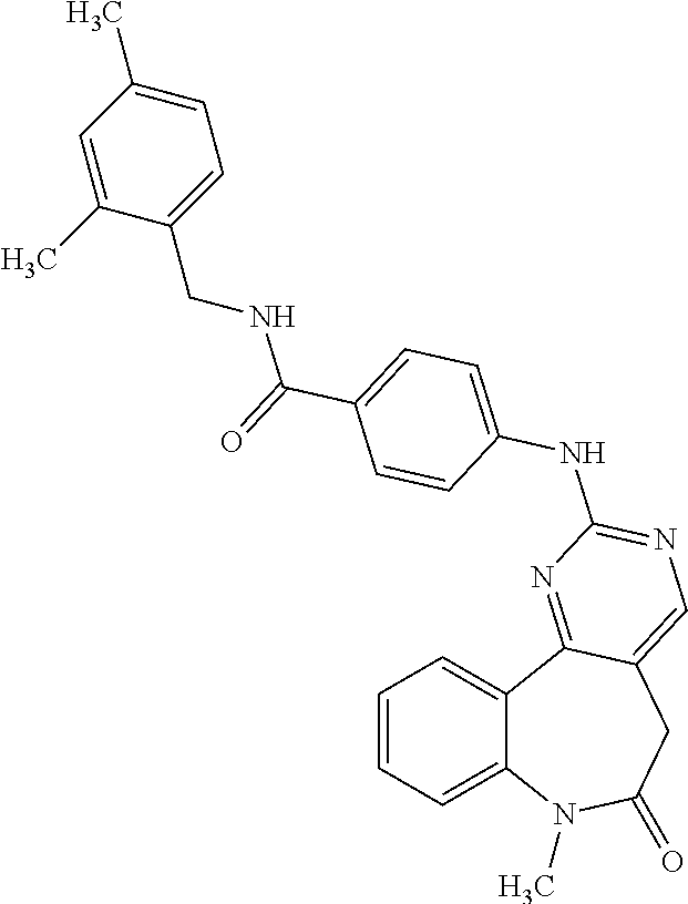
C1=CC=C2C(=C1)C1=NC(NC3=CC=C(C(=O)NCC4=CC=C(C)C=C4C)C=C3)=NC=C1CC(=O)N2C
